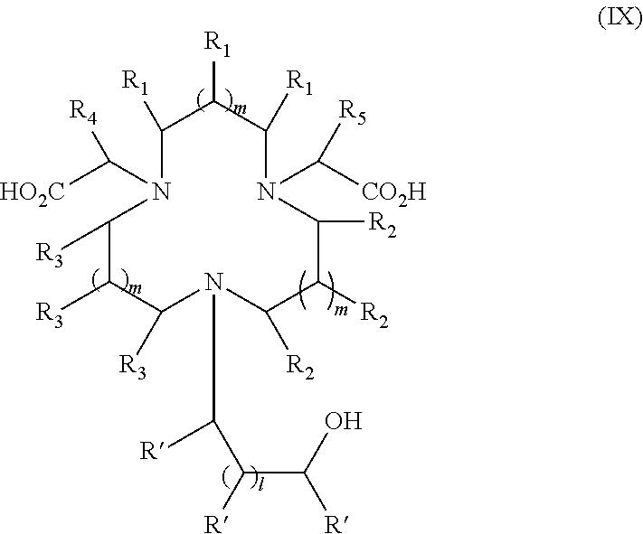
C1([R1])N(C([HO2C])[R4])C([R3])C([R3])C([R3])N(C([R])C(C([R])O)[R])C([R2])C([R2])C([R2])N(C([CO2H])[R5])C([R1])C1[R1]
